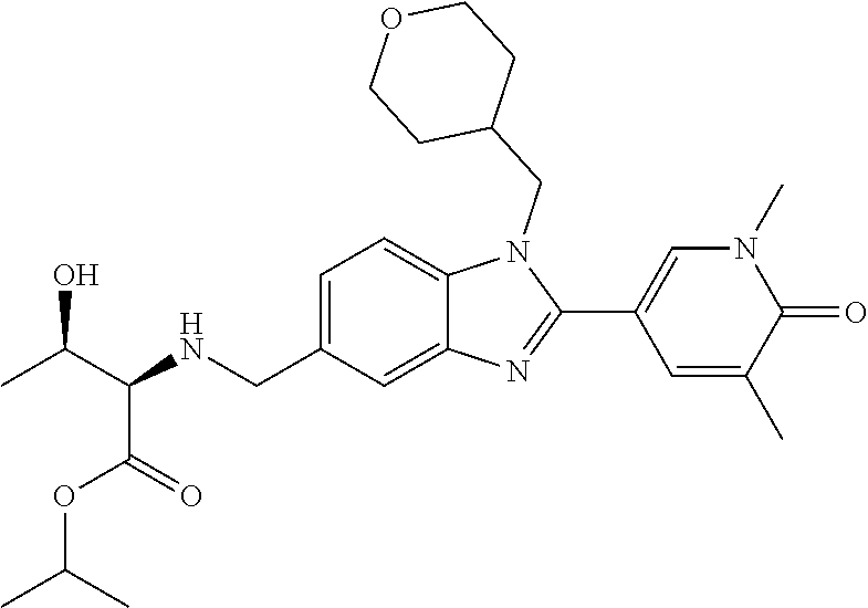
C1=C(CNC(C(C)O)C(=O)OC(C)C)C=C2C(=C1)N(CC1CCOCC1)C(C1=CN(C)C(=O)C(C)=C1)=N2
